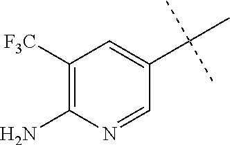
C1([F3C])=C(N)N=CC(C(C)(C)C)=C1
